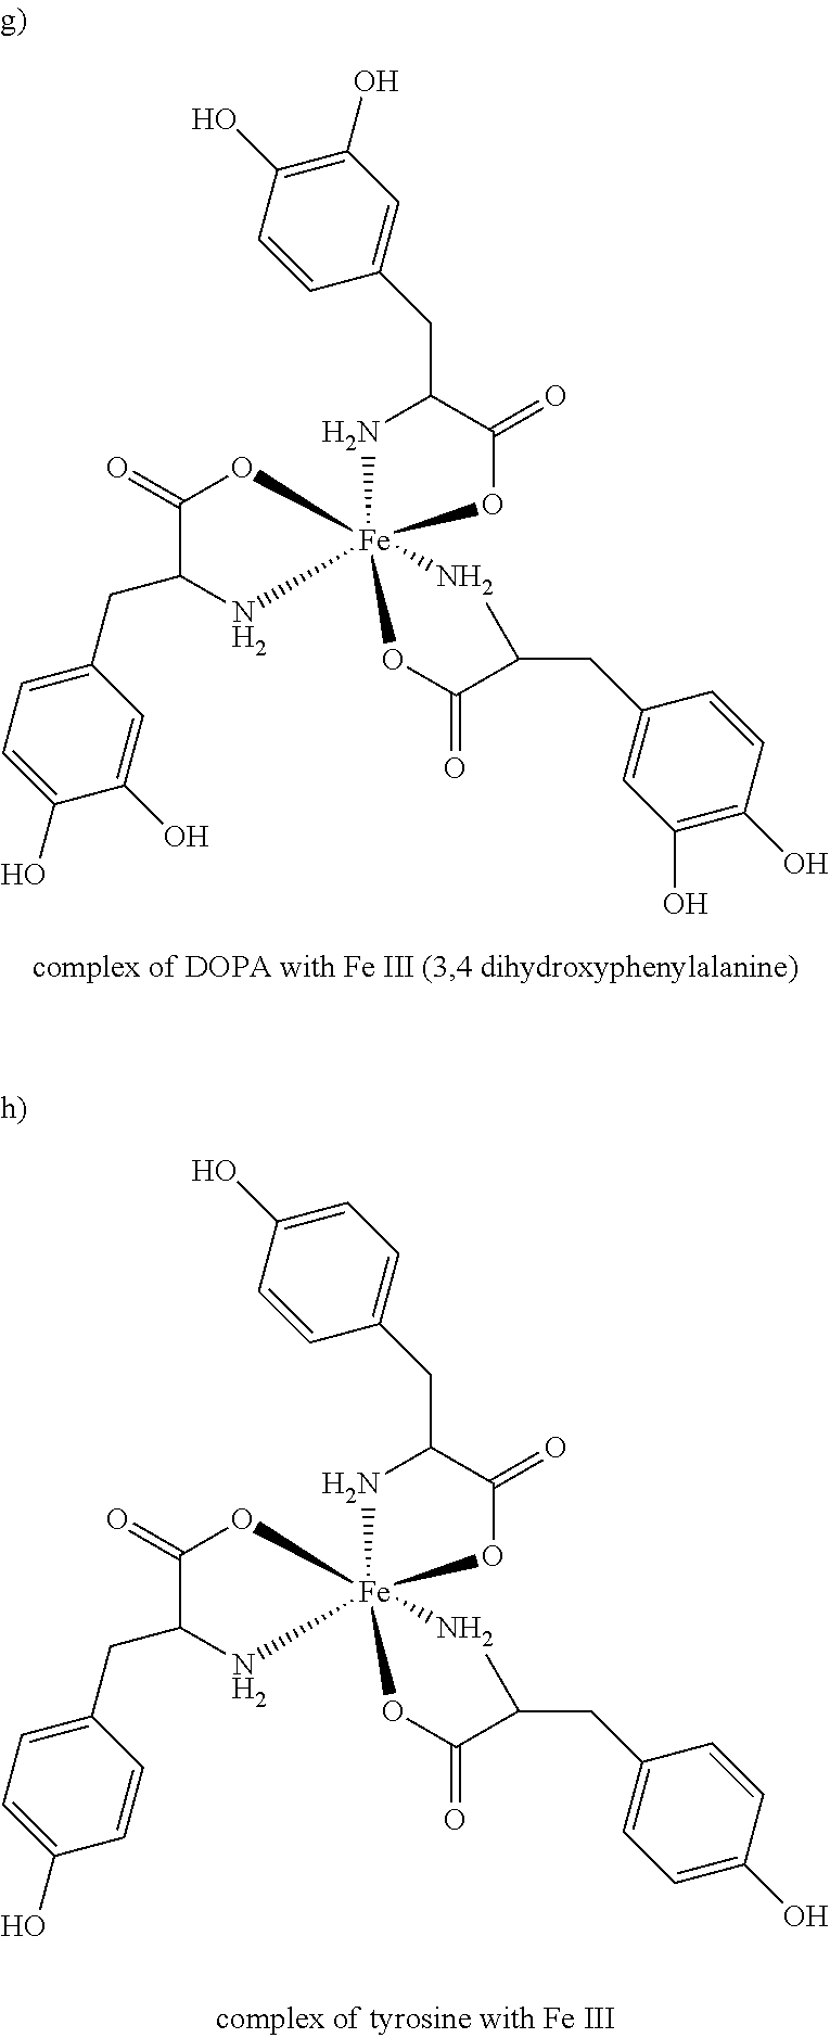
C1(O)=C(O)C=CC(CC2C(=O)O[Fe]34(N2)(NC(CC2=CC=C(O)C(O)=C2)C(=O)O3)NC(CC2=CC(O)=C(O)C=C2)C(=O)O4)=C1.C1=C(O)C=CC(CC2C(=O)O[Fe]34(N2)(NC(CC2=CC=C(O)C=C2)C(=O)O3)NC(CC2=CC=C(O)C=C2)C(=O)O4)=C1
